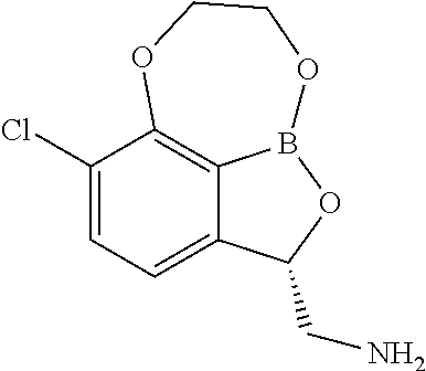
C1(Cl)=CC=C2C3=C1OCCOB3OC2CN
